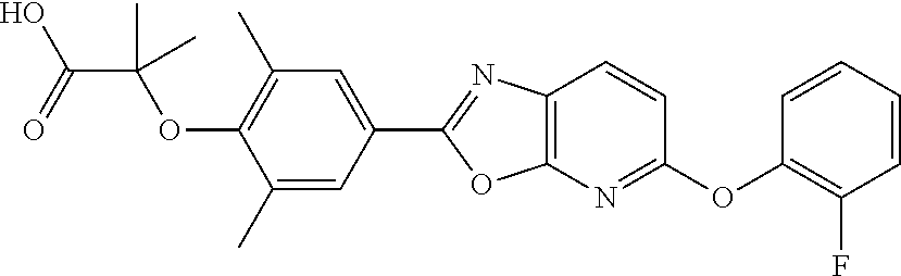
C1=C(C2=NC3=C(O2)N=C(OC2=C(F)C=CC=C2)C=C3)C=C(C)C(OC(C(O)=O)(C)C)=C1C
